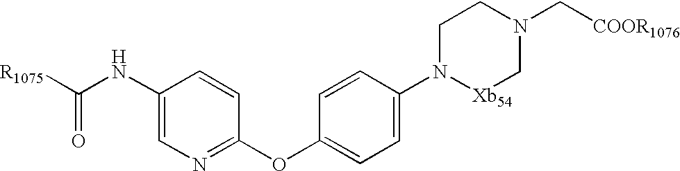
C1(NC([R1075])=O)=CN=C(OC2=CC=C(N3[Xb54]CN(C[COOR1076])CC3)C=C2)C=C1
